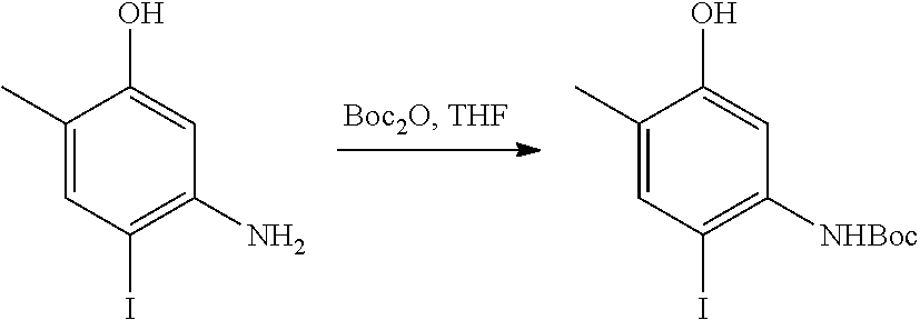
C1(C)=CC(I)=C(N)C=C1O.C1(C)=CC(I)=C([NHBoc])C=C1O
